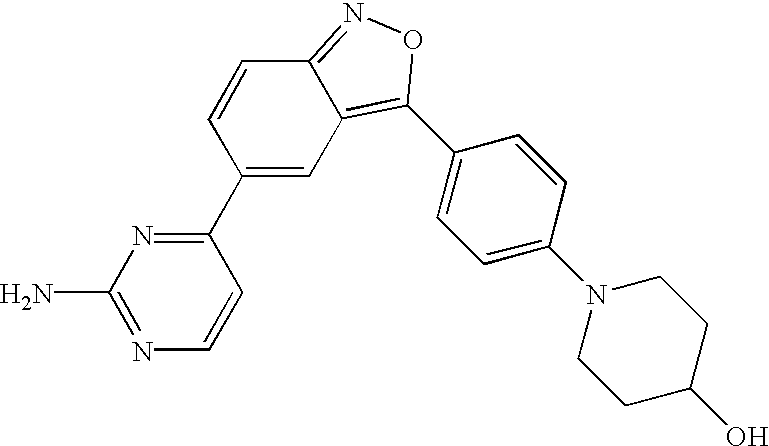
C1(C2=NC(N)=NC=C2)=CC2=C(C3=CC=C(N4CCC(O)CC4)C=C3)ON=C2C=C1
